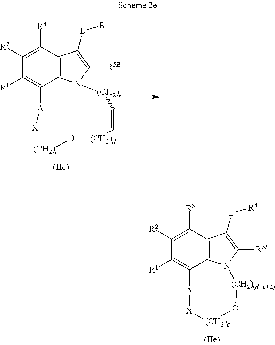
C12=C3C([R3])=C([R2])C([R1])=C1[A][X][(CH2)c]O[(CH2)(d+e+2)]N2C([R5E])=C3[L][R4].C12=C3C([R3])=C([R2])C([R1])=C1[A][X][(CH2)c]O[(CH2)d]C=C[(CH2)e]N2C([R5E])=C3[L][R4]
